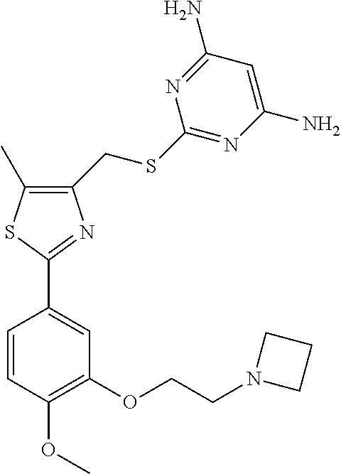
C1(CSC2=NC(N)=CC(N)=N2)=C(C)SC(C2=CC(OCCN3CCC3)=C(OC)C=C2)=N1
